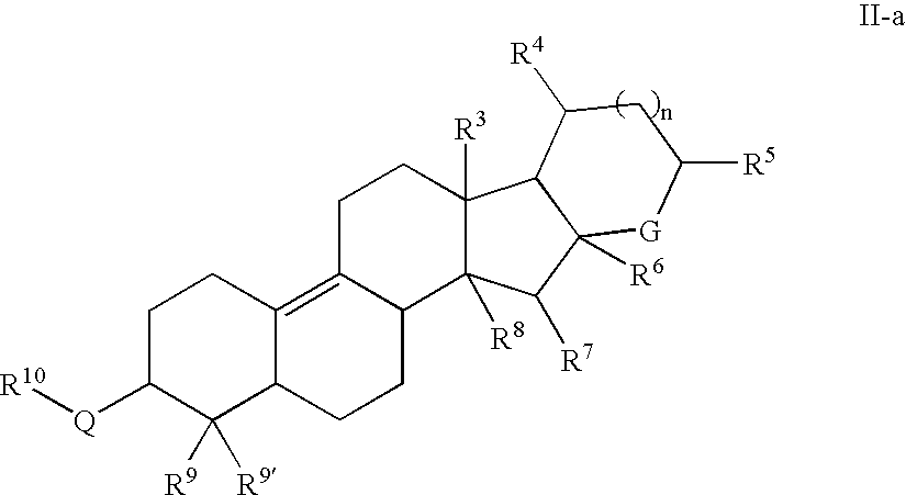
C1C([Q][R10])C([R9])([R9])C2C(=C3C(CC2)C2([R8])C([R3])(CC3)C3C([R6])(C2[R7])[G]C([R5])CC3[R4])C1
